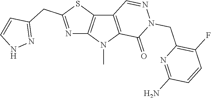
C12=C(N(C)C3=C1C=NN(CC1=C(F)C=CC(N)=N1)C3=O)N=C(CC1=NNC=C1)S2
